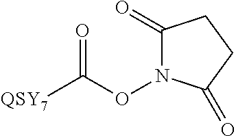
C1(=O)N(OC([QSY7])=O)C(=O)CC1
